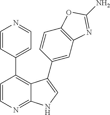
C1=CC(C2=C3C(=NC=C2)NC=C3C2=CC3=C(C=C2)OC(N)=N3)=CC=N1
